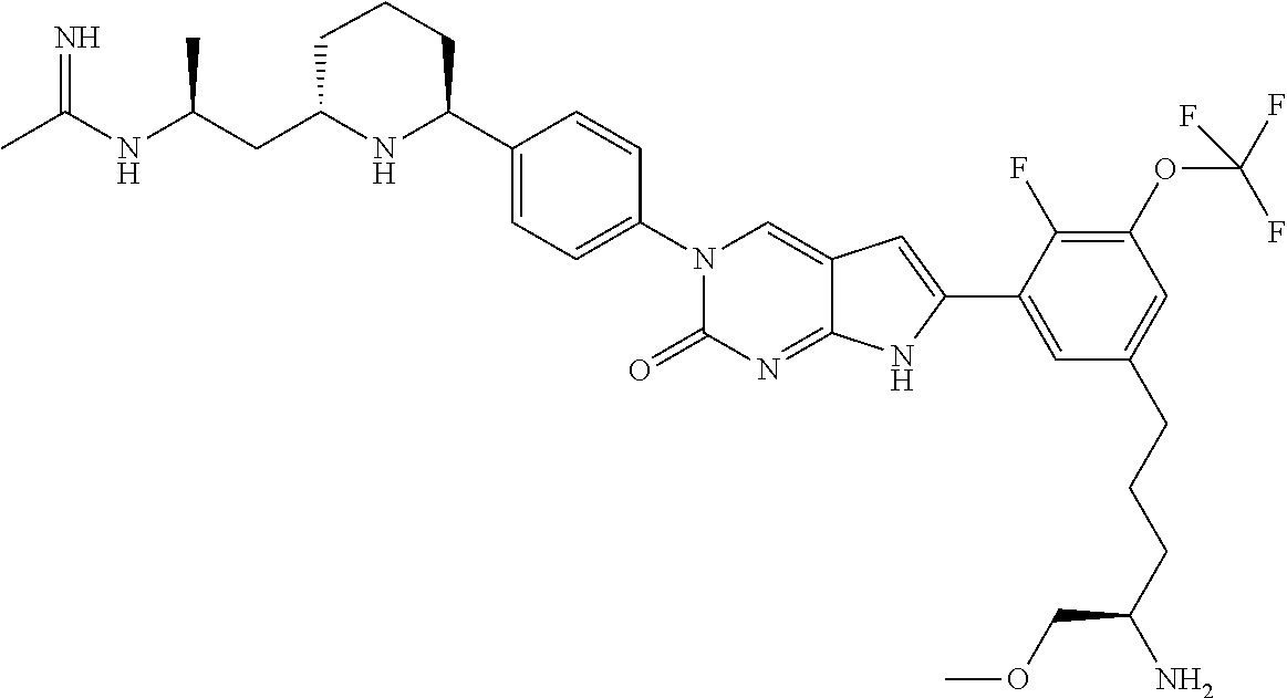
CC(NC(CC1NC(C2=CC=C(N3C(=O)N=C4C(=C3)C=C(C3=CC(CCCC(N)COC)=CC(OC(F)(F)F)=C3F)N4)C=C2)CCC1)C)=N
